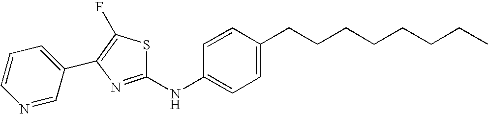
C1=CC=C(C2=C(F)SC(NC3=CC=C(CCCCCCCC)C=C3)=N2)C=N1
